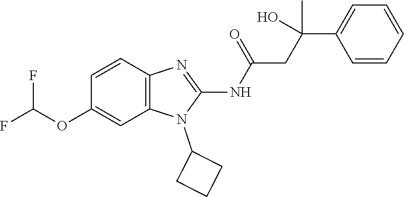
C1=CC2=C(C=C1OC(F)F)N(C1CCC1)C(NC(=O)CC(C1=CC=CC=C1)(C)O)=N2
